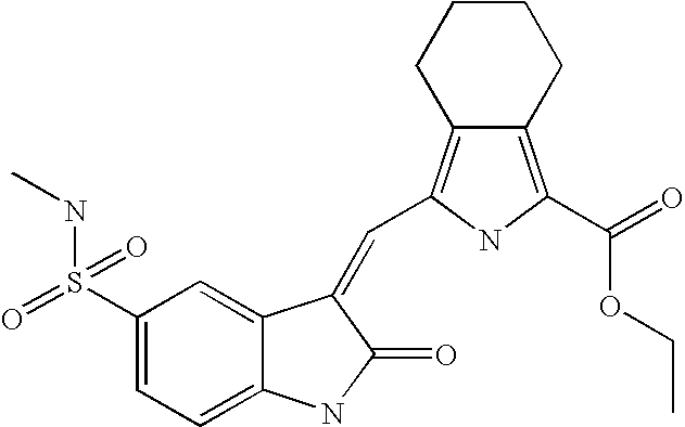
C1(S(=O)(NC)=O)=CC=C2C(=C1)C(=CC1=C3CCCCC3=C(C(=O)OCC)N1)C(=O)N2
